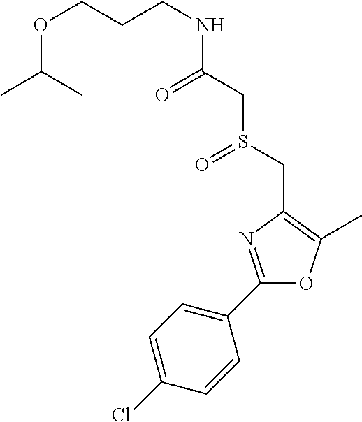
C(CCNC(CS(CC1=C(C)OC(C2=CC=C(Cl)C=C2)=N1)=O)=O)OC(C)C
